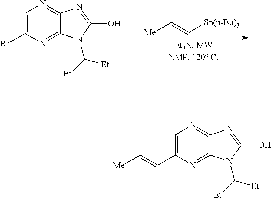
[Me]C=C[Sn(n-Bu)3].C1=C(Br)N=C2C(=N1)N=C(O)N2C([Et])[Et].C1=C(C=C[Me])N=C2C(=N1)N=C(O)N2C([Et])[Et]
